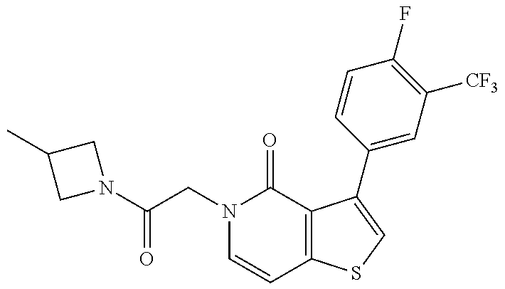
N1(C(CN2C=CC3=C(C2=O)C(C2=CC([CF3])=C(F)C=C2)=CS3)=O)CC(C)C1
